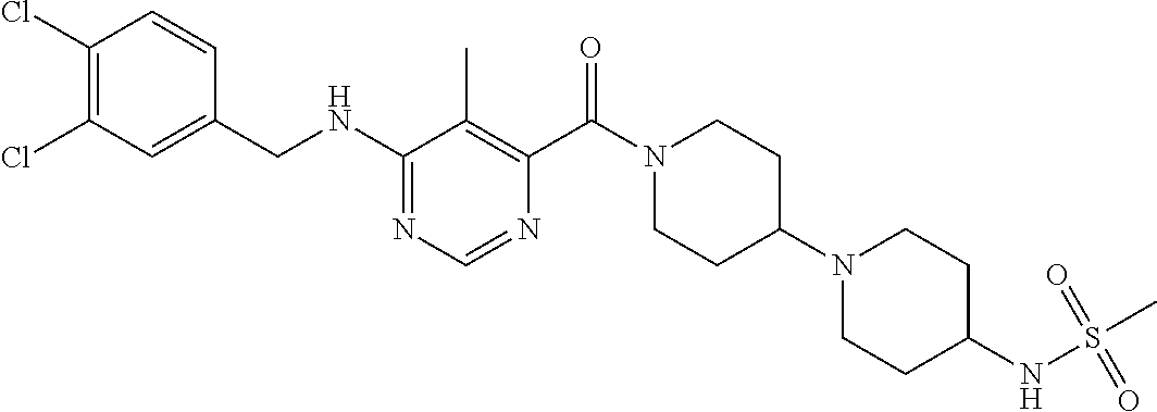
C1(NCC2=CC(Cl)=C(Cl)C=C2)=NC=NC(C(N2CCC(N3CCC(NS(C)(=O)=O)CC3)CC2)=O)=C1C
